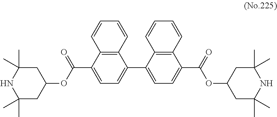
C1(C(OC2CC(C)(C)NC(C)(C)C2)=O)=CC=C(C2=CC=C(C(=O)OC3CC(C)(C)NC(C)(C)C3)C3=C2C=CC=C3)C2=C1C=CC=C2
